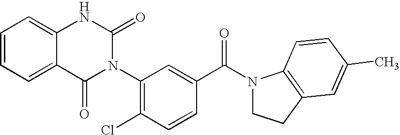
C12=CC=CC=C1NC(=O)N(C1=C(Cl)C=CC(C(N3CCC4=C3C=CC(C)=C4)=O)=C1)C2=O
